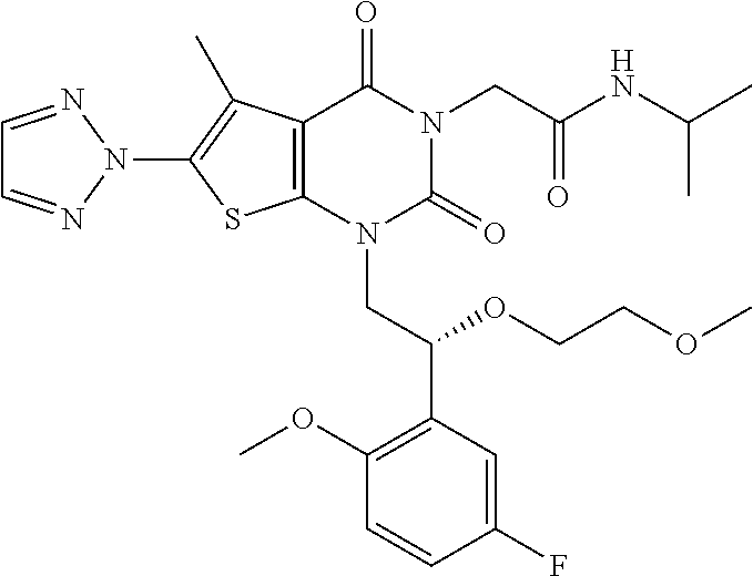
C12=C(N(CC(C3=C(OC)C=CC(F)=C3)OCCOC)C(=O)N(CC(NC(C)C)=O)C1=O)SC(N1N=CC=N1)=C2C
